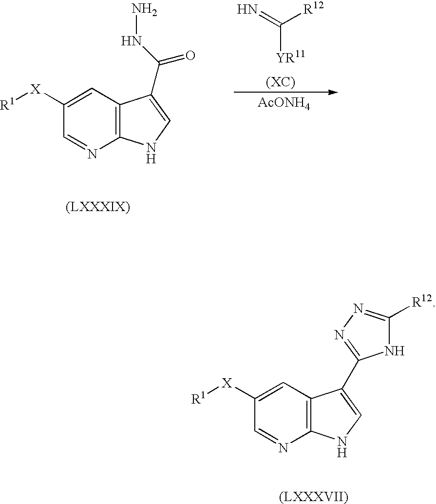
C12=C(C=C([X][R1])C=N1)C(C1=NN=C([R12])N1)=CN2.C12=C(C=C([X][R1])C=N1)C(C(NN)=O)=CN2.N=C([R12])[YR11].[AcONH4]
